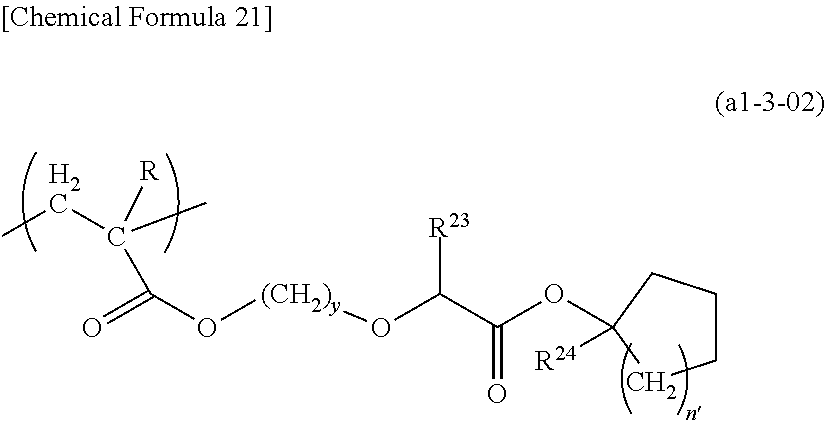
CCC(C)([R])C(O[(CH2)y]OC(C(=O)OC1([R24])CCCC1)[R23])=O
